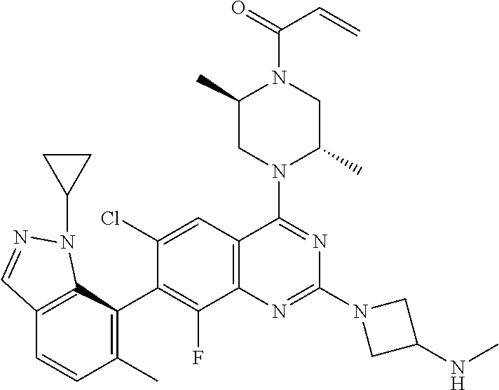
C12=C(C=C(Cl)C(C3=C(C)C=CC4=C3N(C3CC3)N=C4)=C1F)C(N1C(C)CN(C(=O)C=C)C(C)C1)=NC(N1CC(NC)C1)=N2
